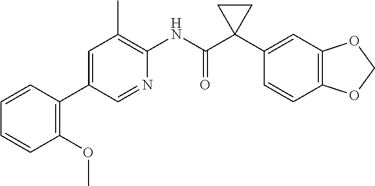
C1=C(C2=C(OC)C=CC=C2)C=NC(NC(C2(C3=CC4=C(C=C3)OCO4)CC2)=O)=C1C
